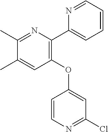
C1(C)=NC(C2=CC=CC=N2)=C(OC2=CC(Cl)=NC=C2)C=C1C
